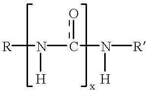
[R]N(c(N([R])[H])o)[H]
